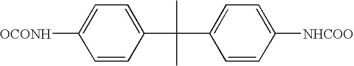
[OCONH]C1=CC=C(C(C2=CC=C([NHCOO])C=C2)(C)C)C=C1
